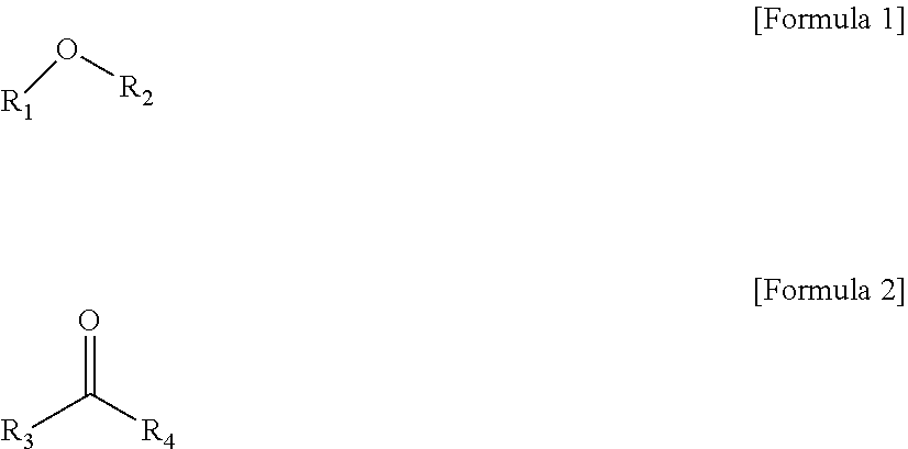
[R1]O[R2].[R3]C([R4])=O
